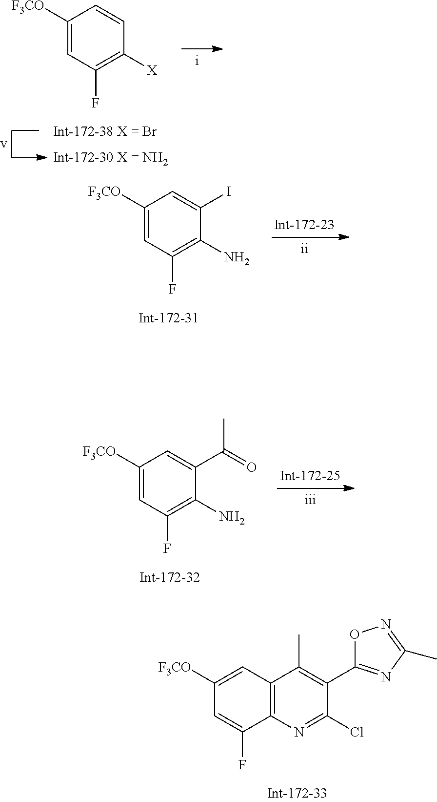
C1([F3CO])=CC(F)=C([X])C=C1.C1([F3CO])=CC(F)=C(N)C(I)=C1.C1([F3CO])=CC(F)=C(N)C(C(=O)C)=C1.C1([F3CO])=CC2=C(C(F)=C1)N=C(Cl)C(C1=NC(C)=NO1)=C2C
